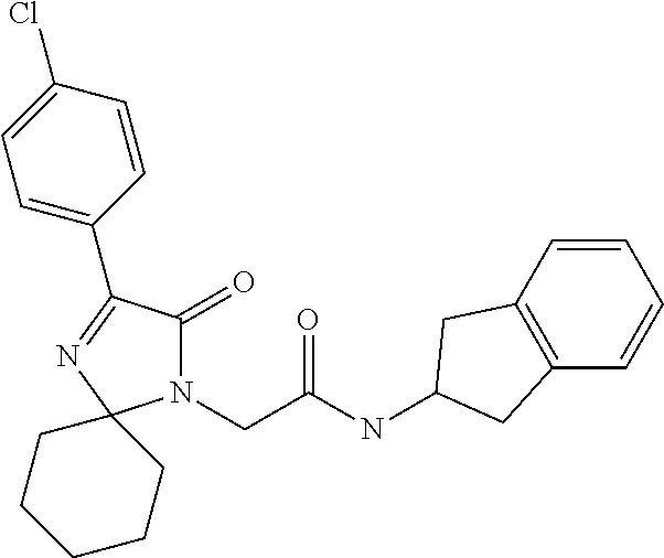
N1(CC(NC2CC3=C(C2)C=CC=C3)=O)C(=O)C(C2=CC=C(Cl)C=C2)=NC12CCCCC2
